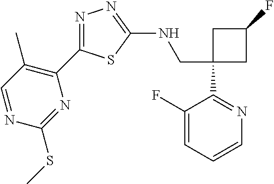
C1(CNC2=NN=C(C3=C(C)C=NC(SC)=N3)S2)(C2=NC=CC=C2F)CC(F)C1
